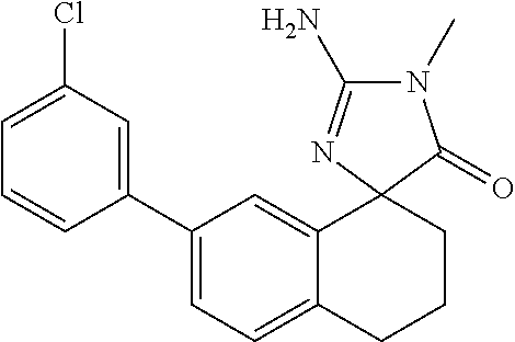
C1(C2=CC(Cl)=CC=C2)=CC=C2C(=C1)C1(CCC2)C(=O)N(C)C(N)=N1
